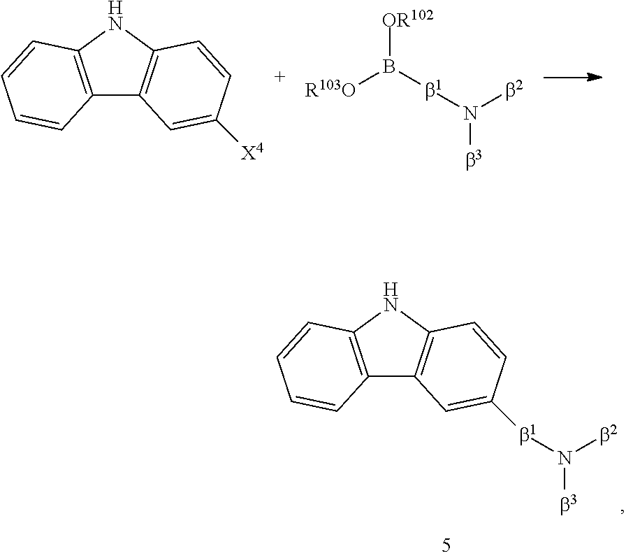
C12=C(NC3=C1C=C([b1]N([b3])[b2])C=C3)C=CC=C2.C12=C(NC3=C1C=C([X4])C=C3)C=CC=C2.[OR102]B([b1]N([b3])[b2])[R103O]
